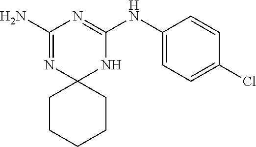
C1(N)=NC2(NC(NC3=CC=C(Cl)C=C3)=N1)CCCCC2
